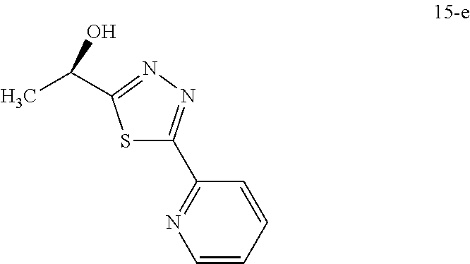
S1C(C2=NC=CC=C2)=NN=C1C(C)O
